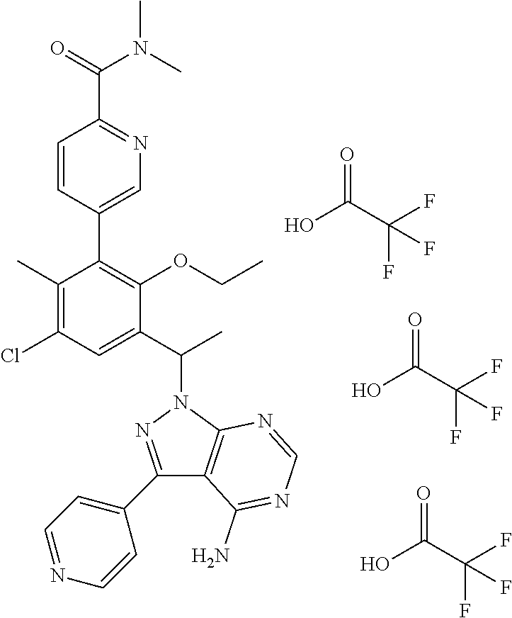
OC(C(F)(F)F)=O.OC(C(F)(F)F)=O.C12=C(N(C(C)C3=CC(Cl)=C(C)C(C4=CN=C(C(=O)N(C)C)C=C4)=C3OCC)N=C1C1=CC=NC=C1)N=CN=C2N.OC(C(F)(F)F)=O
